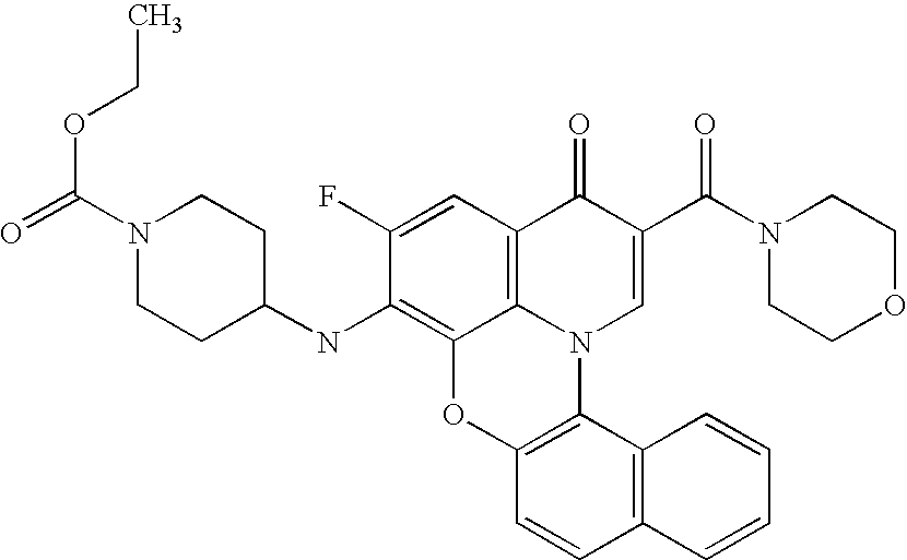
C1(F)=CC2=C3C(=C1NC1CCN(C(OCC)=O)CC1)OC1=C(N3C=C(C(N3CCOCC3)=O)C2=O)C2=C(C=C1)C=CC=C2
